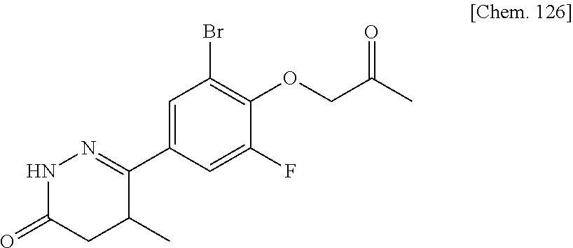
N1C(=O)CC(C)C(C2=CC(Br)=C(OCC(C)=O)C(F)=C2)=N1
